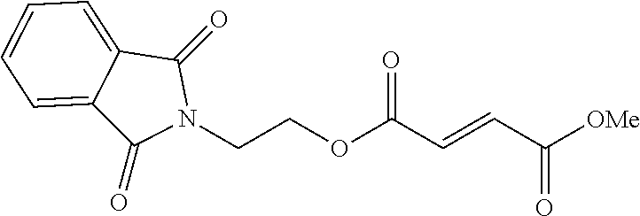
C(COC(C=CC([OMe])=O)=O)N1C(=O)C2=CC=CC=C2C1=O
